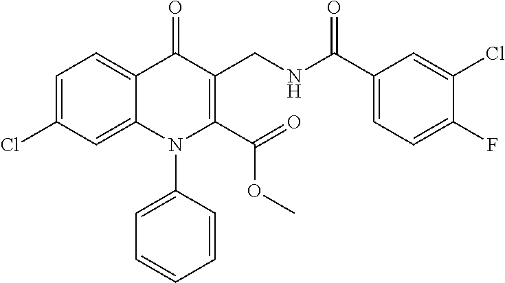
C1=C(Cl)C=C2C(=C1)C(=O)C(CNC(=O)C1=CC=C(F)C(Cl)=C1)=C(C(=O)OC)N2C1=CC=CC=C1
